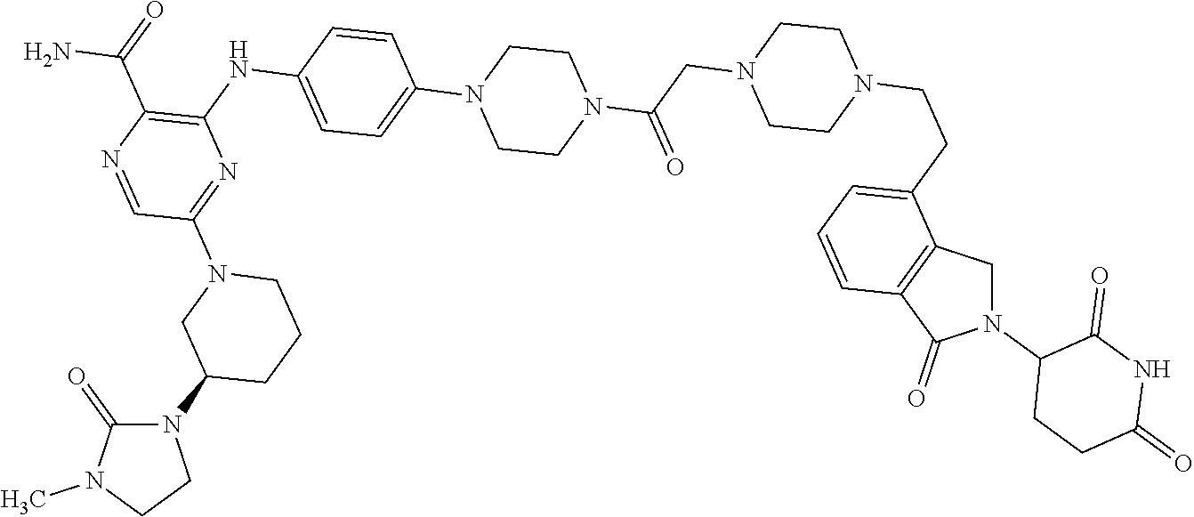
C1(=O)N(C2CN(C3=NC(NC4=CC=C(N5CCN(C(CN6CCN(CCC7=CC=CC8=C7CN(C7CCC(=O)NC7=O)C8=O)CC6)=O)CC5)C=C4)=C(C(=O)N)N=C3)CCC2)CCN1C
